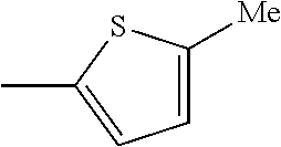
C1=C([Me])SC(C)=C1
